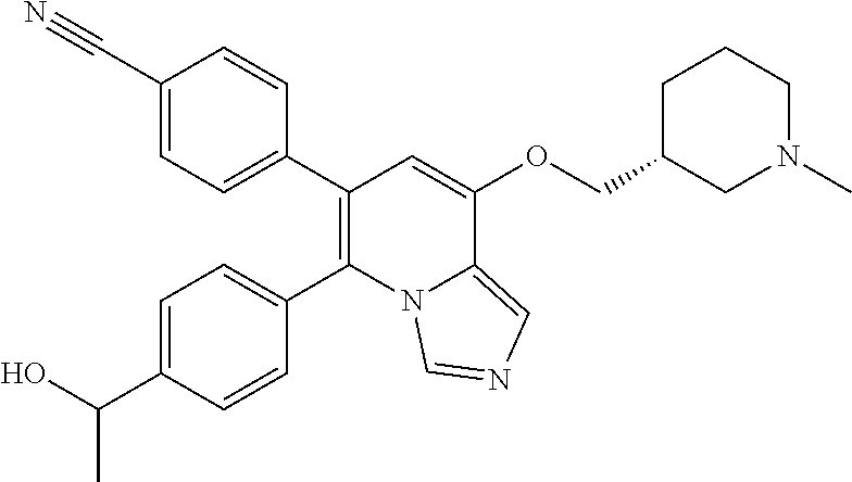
C1=C(C(O)C)C=CC(C2=C(C3=CC=C(C#N)C=C3)C=C(OCC3CN(C)CCC3)C3=CN=CN23)=C1
